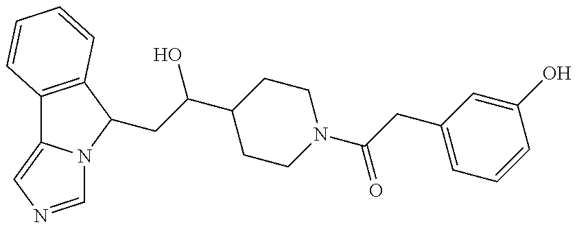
C12=C(C(CC(O)C3CCN(C(=O)CC4=CC=CC(O)=C4)CC3)N3C1=CN=C3)C=CC=C2
